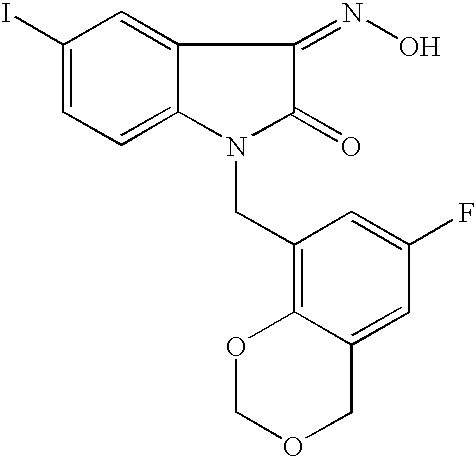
C1(I)=CC=C2C(=C1)C(=NO)C(=O)N2CC1=C2C(=CC(F)=C1)COCO2
